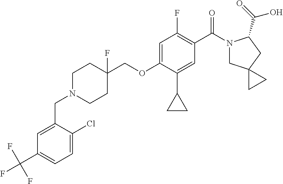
C1=C(CN2CCC(COC3=CC(F)=C(C(N4CC5(CC4C(=O)O)CC5)=O)C=C3C3CC3)(F)CC2)C(Cl)=CC=C1C(F)(F)F
